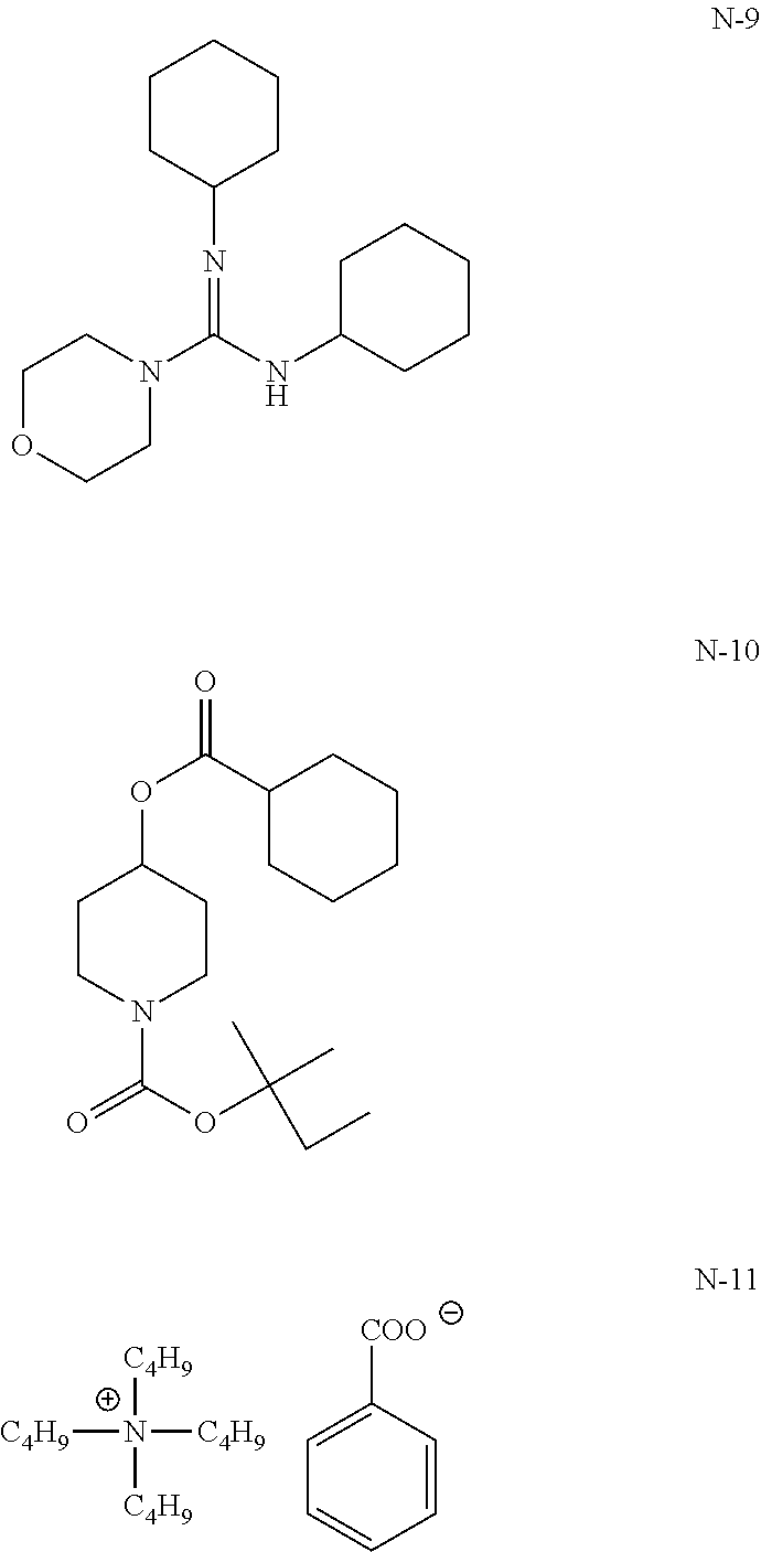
[C4H9][N+]([C4H9])([C4H9])[C4H9].C1=CC([COO])=CC=C1.C1CC(N=C(N2CCOCC2)NC2CCCCC2)CCC1.C1(C(=O)OC2CCN(C(=O)OC(C)(C)CC)CC2)CCCCC1
